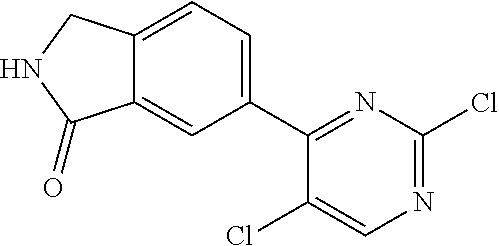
C12=CC(C3=NC(Cl)=NC=C3Cl)=CC=C1CNC2=O
